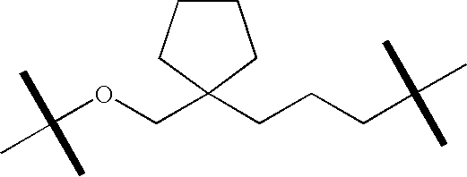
C(OCC1(CCCC(C)(C)C)CCCC1)(C)(C)C
